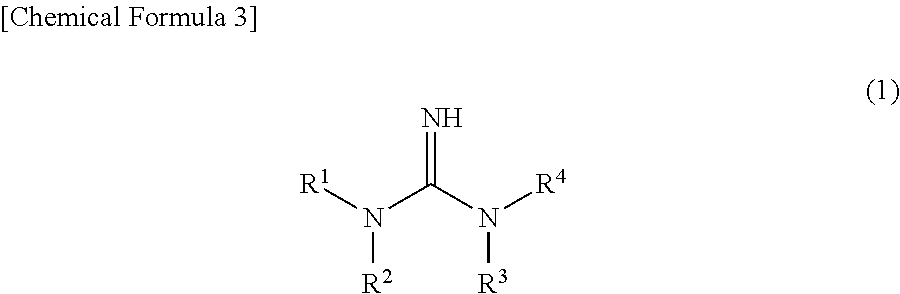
[R1]N([R2])C(=N)N([R4])[R3]
